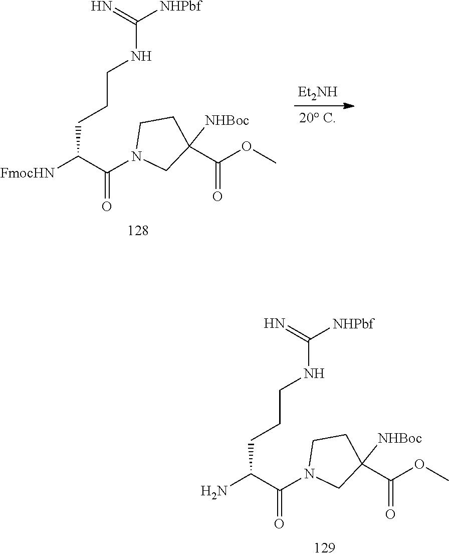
C1CC([NHBoc])(C(=O)OC)CN1C(C(N)CCCNC([NHPbf])=N)=O.[Et2NH].C1CC([NHBoc])(C(=O)OC)CN1C(C([FmocHN])CCCNC([NHPbf])=N)=O
